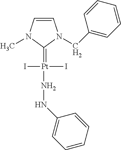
C1=CN(C)C(=[Pt](I)(I)NNC2=CC=CC=C2)N1CC1=CC=CC=C1
